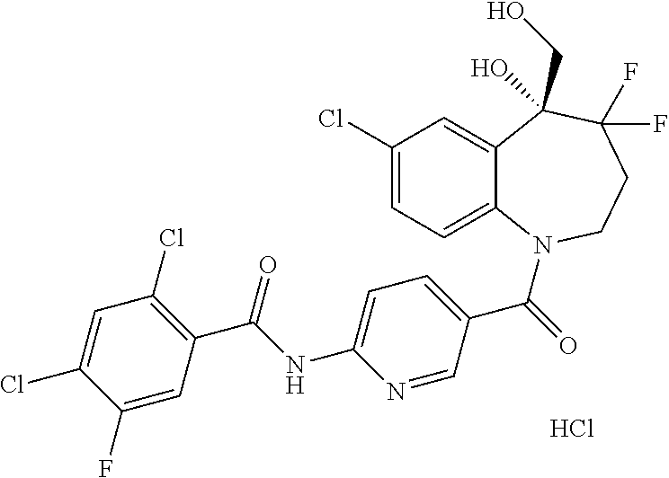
C12=CC(Cl)=CC=C1N(C(=O)C1=CC=C(NC(C3=C(Cl)C=C(Cl)C(F)=C3)=O)N=C1)CCC(F)(F)C2(CO)O.Cl
